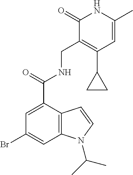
C1=C(C)NC(=O)C(CNC(C2=CC(Br)=CC3=C2C=CN3C(C)C)=O)=C1C1CC1
